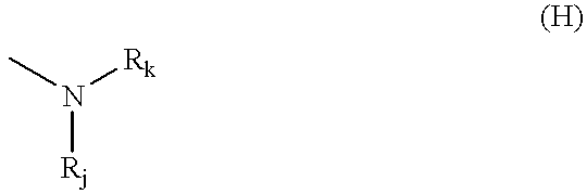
CN([Rk])[Rj]
